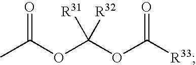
CC(OC(OC([R33])=O)([R31])[R32])=O
